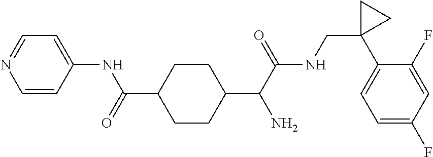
C1=CC(NC(=O)C2CCC(C(C(NCC3(C4=CC=C(F)C=C4F)CC3)=O)N)CC2)=CC=N1
